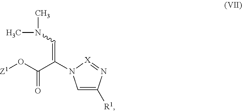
C1=C([R1])N=[X]N1C(C(O[Z1])=O)=CN(C)C
